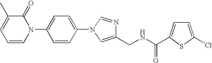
C1=CN(C2=CC=C(N3C=NC(CNC(=O)C4=CC=C(Cl)S4)=C3)C=C2)C(=O)C(C)=C1
